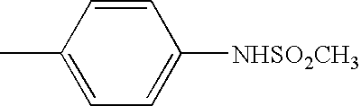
CC1=CC=C([NHSO2CH3])C=C1
